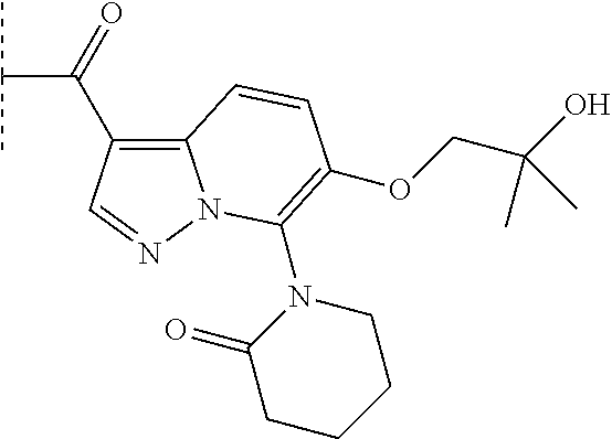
C12=C(C(=O)C(C)C)C=NN1C(N1C(=O)CCCC1)=C(OCC(O)(C)C)C=C2
